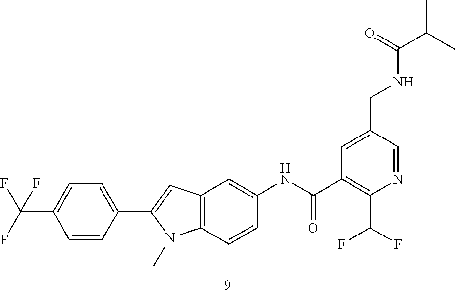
C1=C(CNC(C(C)C)=O)C=NC(C(F)F)=C1C(NC1=CC2=C(C=C1)N(C)C(C1=CC=C(C(F)(F)F)C=C1)=C2)=O
